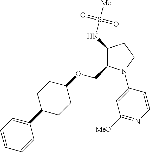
C1(NS([Me])(=O)=O)C(COC2CCC(C3=CC=CC=C3)CC2)N(C2=CC([MeO])=NC=C2)CC1
